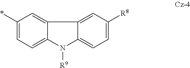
C1(*)=CC=C2C(=C1)C1=CC([R8])=CC=C1N2[R9]
